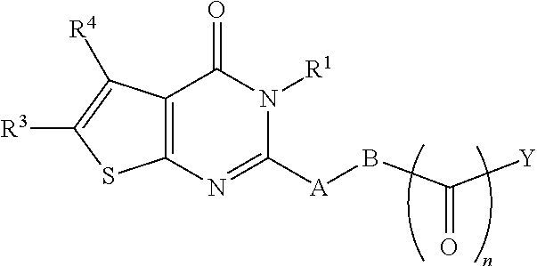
[Y]C(B[A]C1=NC2=C(C(=O)N1[R1])C([R4])=C([R3])S2)=O
